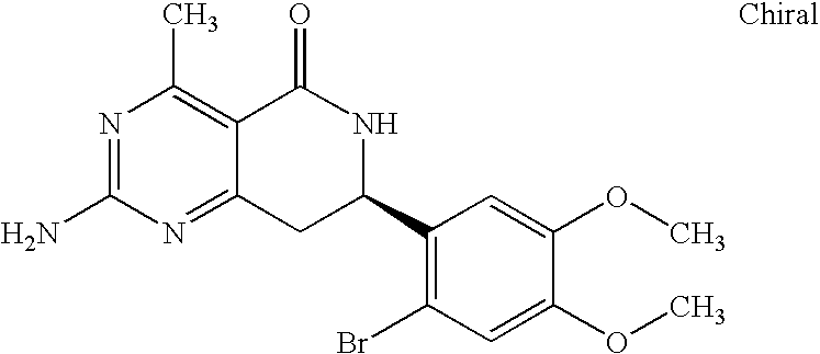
N1=C(N)N=C2C(=C1C)C(=O)NC(C1=C(Br)C=C(OC)C(OC)=C1)C2
